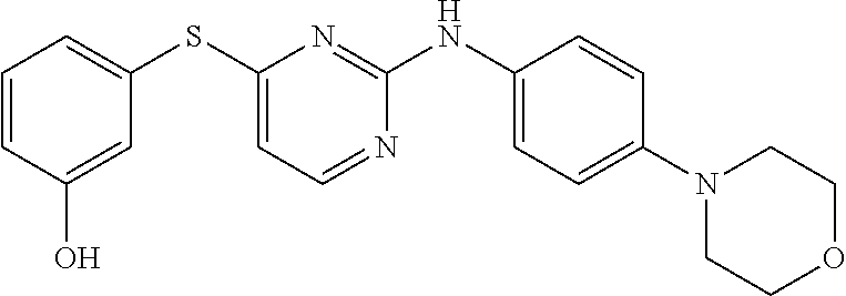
C1=CC(O)=CC(SC2=CC=NC(NC3=CC=C(N4CCOCC4)C=C3)=N2)=C1
